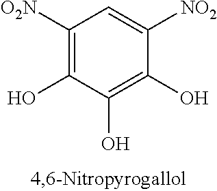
C1([O2N])=C(O)C(O)=C(O)C([NO2])=C1
